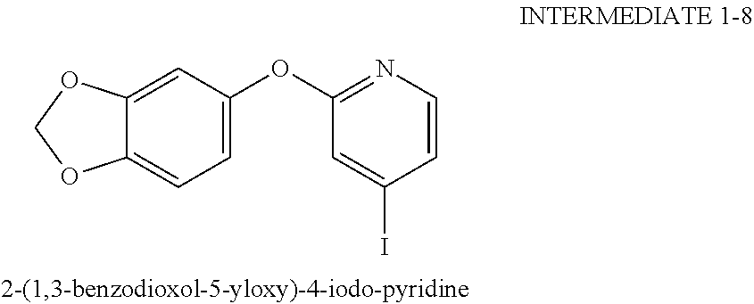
C1(OC2=CC=C3OCOC3=C2)=NC=CC(I)=C1
